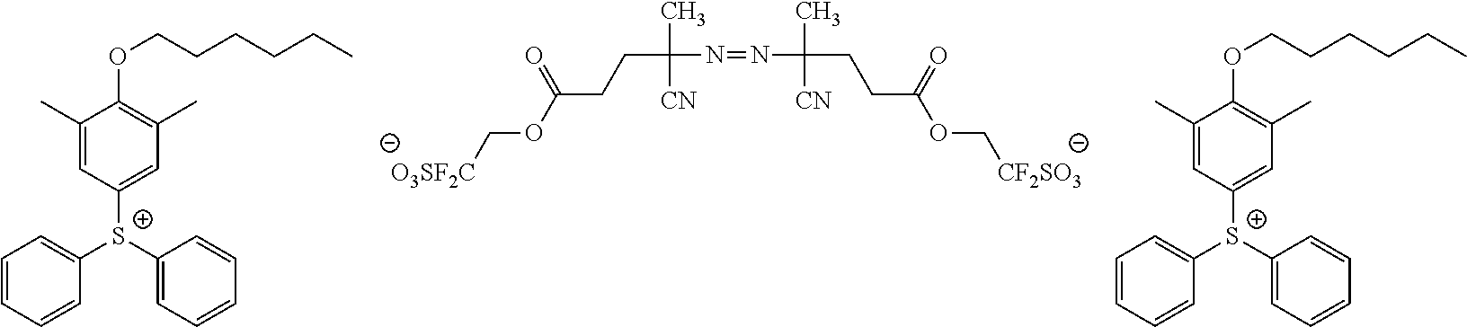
C1=CC=CC([S+](C2=CC=CC=C2)C2=CC(C)=C(OCCCCCC)C(C)=C2)=C1.C(C(N=NC(CCC(OC[CF2SO3])=O)(C)[CN])(C)[CN])CC(OC[O3SF2C])=O.C1=CC=CC([S+](C2=CC=CC=C2)C2=CC(C)=C(OCCCCCC)C(C)=C2)=C1
